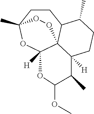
C1CC2(C)OC3([H])C4(C1C(C)CCC4([H])C(C)C(OC)O3)OO2
